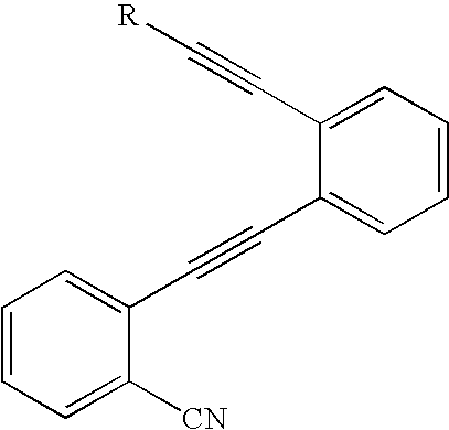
C1=CC=C([CN])C(C#CC2=CC=CC=C2C#C[R])=C1
